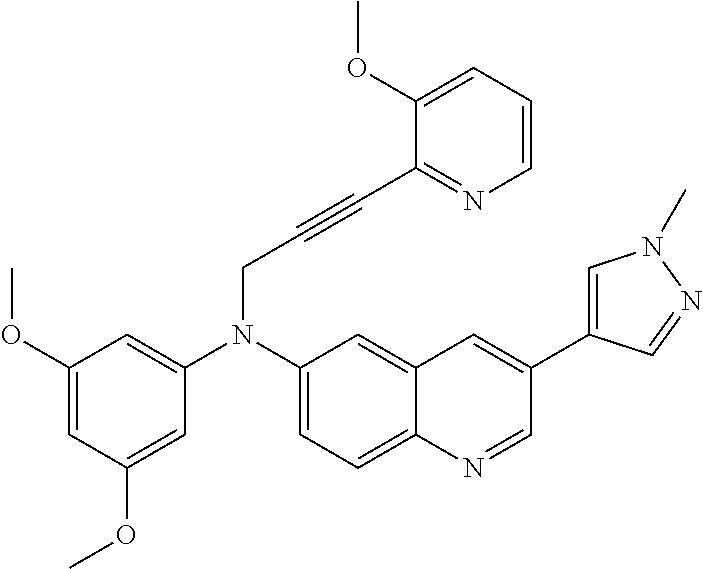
C1(N(C2=CC(OC)=CC(OC)=C2)CC#CC2=NC=CC=C2OC)=CC=C2C(=C1)C=C(C1=CN(C)N=C1)C=N2
